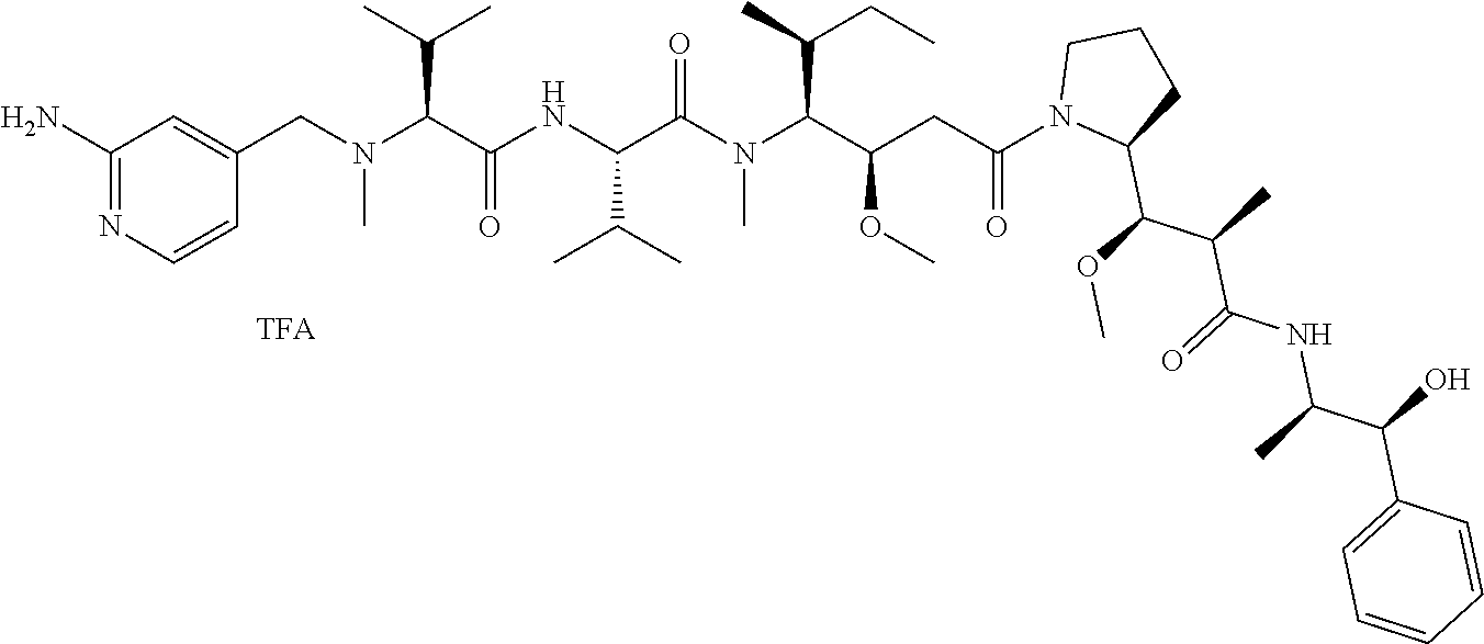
NC1=NC=CC(CN(C(C(NC(C(N(C(C(CC(=O)N2C(C(OC)C(C)C(=O)NC(C(O)C3=CC=CC=C3)C)CCC2)OC)C(C)CC)C)=O)C(C)C)=O)C(C)C)C)=C1
